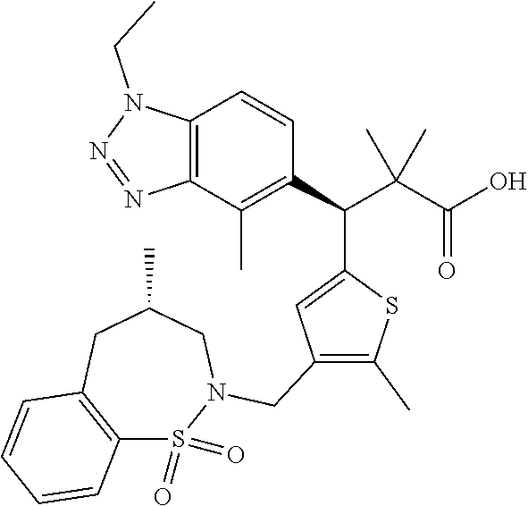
C12=C(CC(C)CN(CC3=C(C)SC(C(C4=C(C)C5=C(C=C4)N(CC)N=N5)C(C(O)=O)(C)C)=C3)S1(=O)=O)C=CC=C2
